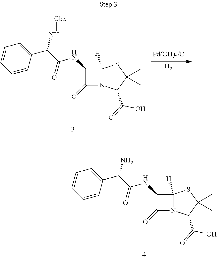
C1=C(C(C(NC2C(=O)N3C2([H])SC(C)(C)C3C(O)=O)=O)N)C=CC=C1.C1=C(C(C(NC2C(=O)N3C2([H])SC(C)(C)C3C(O)=O)=O)N[Cbz])C=CC=C1.[H2]
